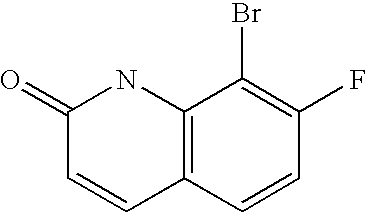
C1(=O)C=CC2=C(N1)C(Br)=C(F)C=C2
